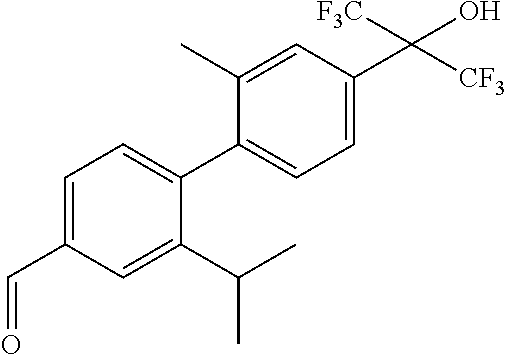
C1=C(C=O)C=C(C(C)C)C(C2=CC=C(C([CF3])(O)[F3C])C=C2C)=C1
